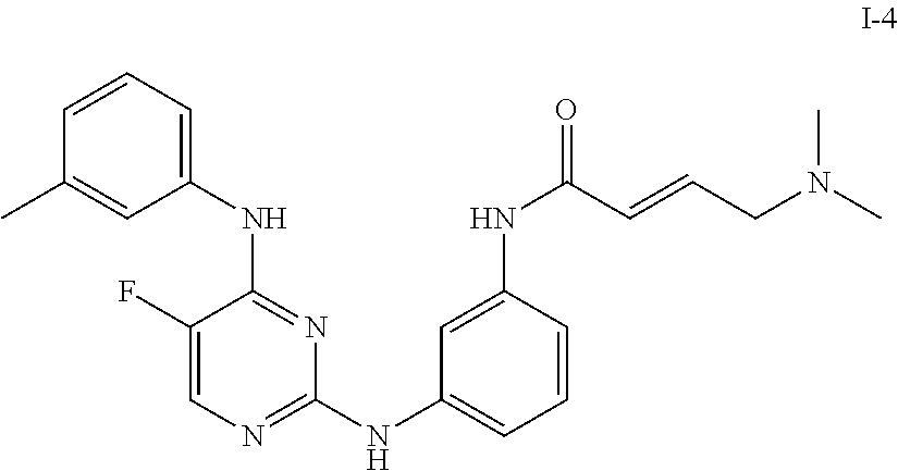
C1=CC=C(NC2=NC(NC3=CC=CC(NC(=O)C=CCN(C)C)=C3)=NC=C2F)C=C1C
